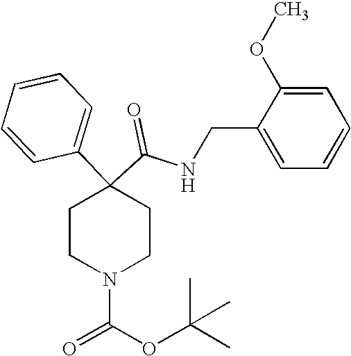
C1=C(OC)C(CNC(C2(C3=CC=CC=C3)CCN(C(OC(C)(C)C)=O)CC2)=O)=CC=C1
